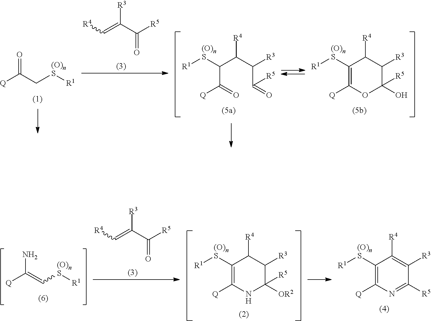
O=C(C(=C[R4])[R3])[R5].[R4]C(C([R3])C([R5])=O)C([(O)nS][R1])C(=O)[Q].[R4]C1C([R3])C([R5])(O)OC([Q])=C1[(O)nS][R1].O=C(C[(O)nS][R1])[Q].NC(=C[(O)nS][R1])[Q].O=C(C(=C[R4])[R3])[R5].[R4]C1C([R3])C([R5])([OR2])NC([Q])=C1[(O)nS][R1].[R4]C1=C([R3])C([R5])=NC([Q])=C1[(O)nS][R1]
